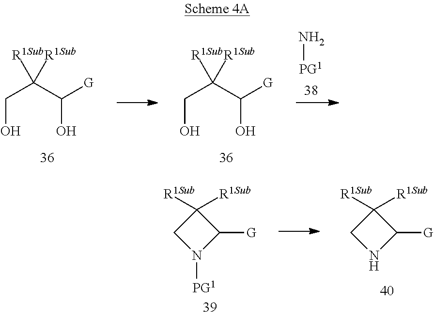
OCC(C(O)[G])([R1Sub])[R1Sub].OCC(C(O)[G])([R1Sub])[R1Sub].[PG1]N.C1([R1Sub])([R1Sub])CN([PG1])C1[G].C1([R1Sub])([R1Sub])CNC1[G]
